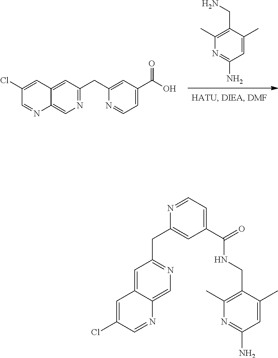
N1=C(N)C=C(C)C(CN)=C1C.C1(CC2=CC(C(O)=O)=CC=N2)=NC=C2C(=C1)C=C(Cl)C=N2.C1(Cl)=CC2=CC(CC3=CC(C(=O)NCC4=C(C)N=C(N)C=C4C)=CC=N3)=NC=C2N=C1
